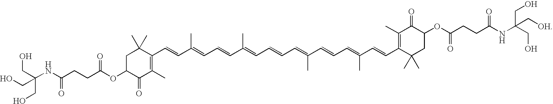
C1C(OC(CCC(NC(CO)(CO)CO)=O)=O)C(=O)C(C)=C(C=CC(=CC=CC(=CC=CC=C(C=CC=C(C=CC2=C(C)C(=O)C(OC(CCC(NC(CO)(C[OH])CO)=O)=O)CC2(C)C)C)C)C)C)C1(C)C
